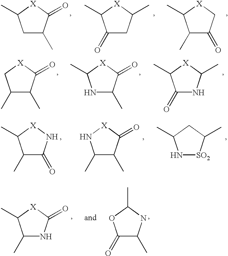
C1C(C)C(=O)[X]C1C.C1(=O)CC(C)[X]C1C.C1(C)C(=O)C[X]C1C.C1(C)C(C)C(=O)[X]C1.N1C(C)C(=O)[X]C1C.C1(=O)NC(C)[X]C1C.C1(C)C(=O)N[X]C1C.C1(C)C(C)C(=O)[X]N1.N1[SO2]C(C)CC1C.C1(C)NC(=O)[X]C1C.C1(=O)C(C)NC(C)O1
